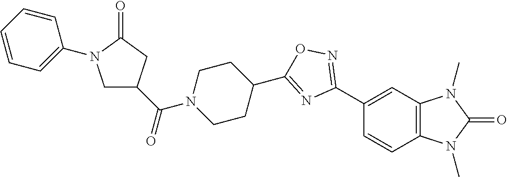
C1(C2=NOC(C3CCN(C(C4CN(C5=CC=CC=C5)C(=O)C4)=O)CC3)=N2)=CC2=C(C=C1)N(C)C(=O)N2C
